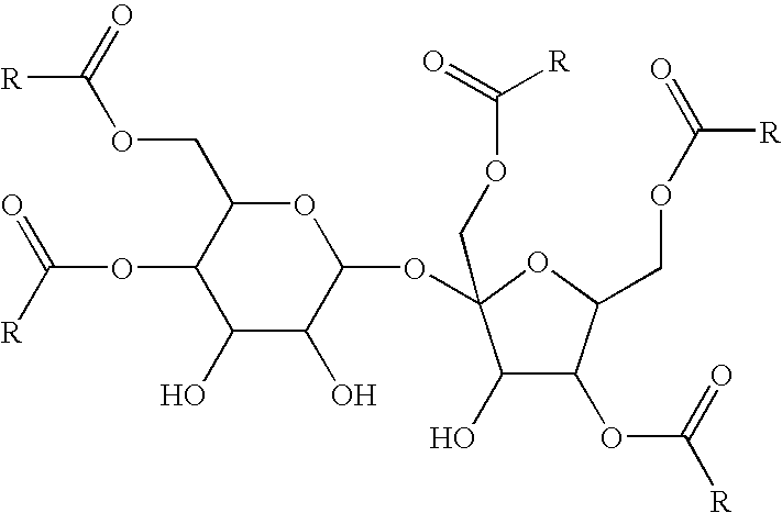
C1(O)C(OC([R])=O)C(COC(=O)[R])OC1(COC([R])=O)OC1OC(COC([R])=O)C(OC(=O)[R])C(O)C1O
